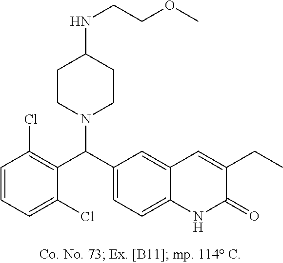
C1=CC=C(Cl)C(C(C2=CC=C3C(=C2)C=C(CC)C(=O)N3)N2CCC(NCCOC)CC2)=C1Cl
